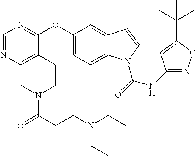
O(C1=CC=C2C(=C1)C=CN2C(=O)NC1=NOC(C(C)(C)C)=C1)C1=NC=NC2=C1CCN(C(=O)CCN(CC)CC)C2
